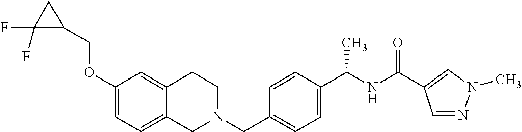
C1(OCC2CC2(F)F)=CC=C2C(=C1)CCN(CC1=CC=C(C(NC(=O)C3=CN(C)N=C3)C)C=C1)C2
